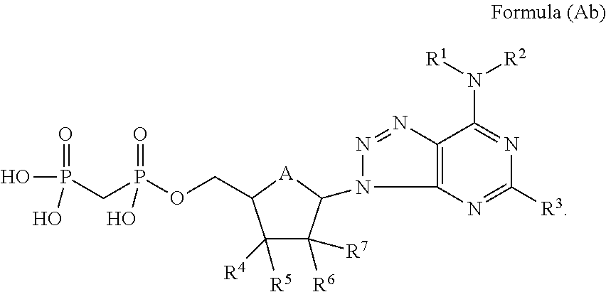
P(=O)(O)(O)CP(=O)(O)OCC1[A]C(N2N=NC3=C2N=C([R3])N=C3N([R1])[R2])C([R6])([R7])C1([R4])[R5]
